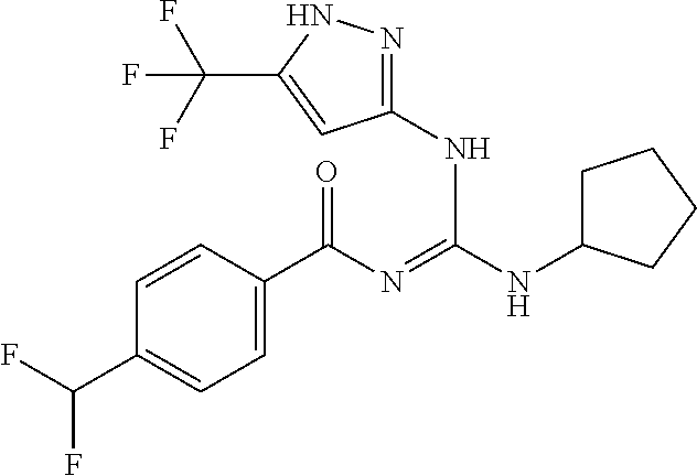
C1=CC(C(N=C(NC2CCCC2)NC2=NNC(C(F)(F)F)=C2)=O)=CC=C1C(F)F
